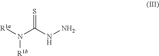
[R1a]N(C(N[NH2])=S)[R1b]
